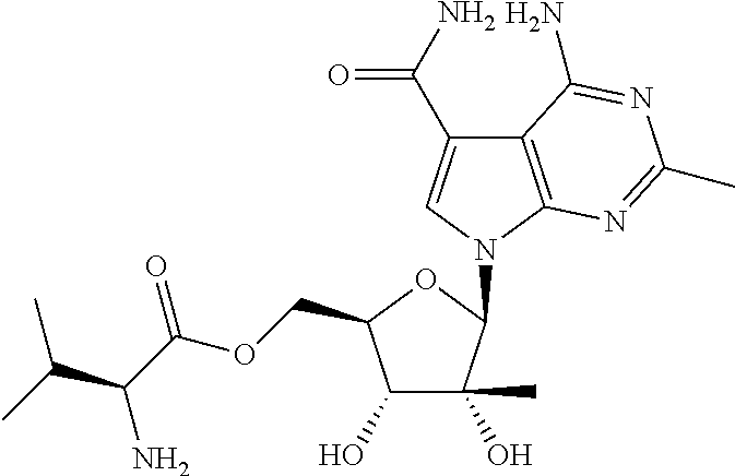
C12=C(N(C3C(O)(C)C(O)C(COC(C(C(C)C)N)=O)O3)C=C1C(N)=O)N=C(C)N=C2N
